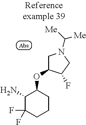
O(C1C(N)C(F)(F)CCC1)C1CN(C([Me])[Me])CC1F
